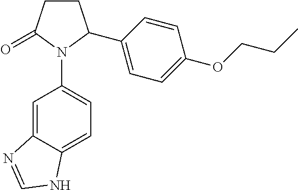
C1CC(=O)N(C2=CC=C3C(=C2)N=CN3)C1C1=CC=C(OCCC)C=C1
